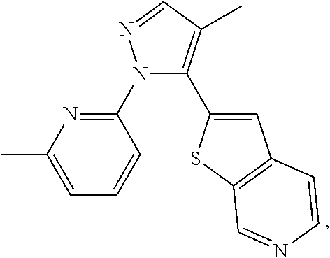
C1=C(C)N=C(N2C(C3=CC4=C(S3)C=NC=C4)=C(C)C=N2)C=C1
